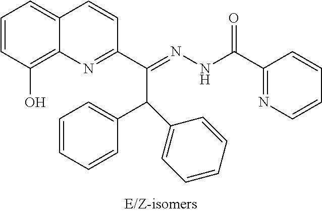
C12=C(O)C=CC=C1C=CC(C(C(C1=CC=CC=C1)C1=CC=CC=C1)=NNC(C1=NC=CC=C1)=O)=N2
